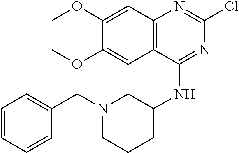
C12=C(C(NC3CN(CC4=CC=CC=C4)CCC3)=NC(Cl)=N1)C=C(OC)C(OC)=C2
